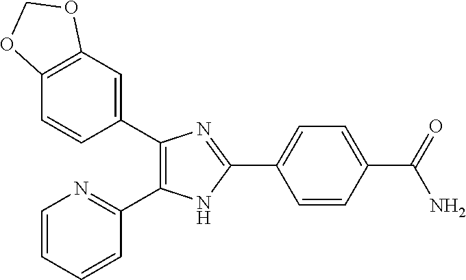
C1=C(C2=NC(C3=CC4=C(C=C3)OCO4)=C(C3=NC=CC=C3)N2)C=CC(C(=O)N)=C1
